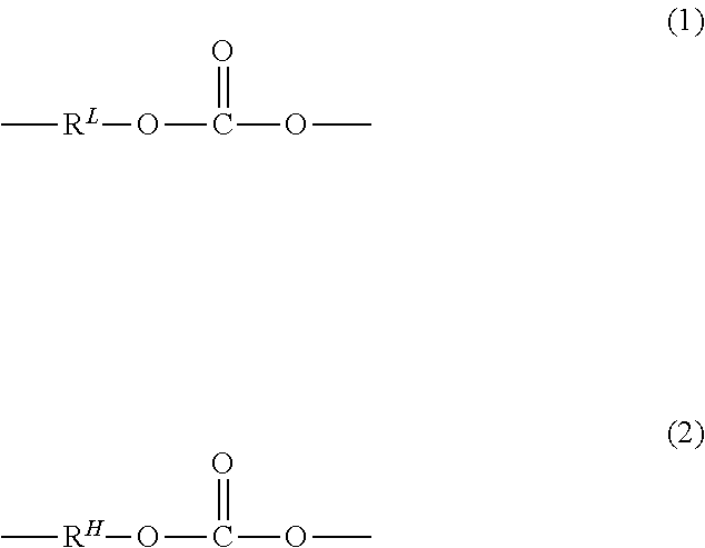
C[RL]OC(OC)=O.C[RH]OC(OC)=O
